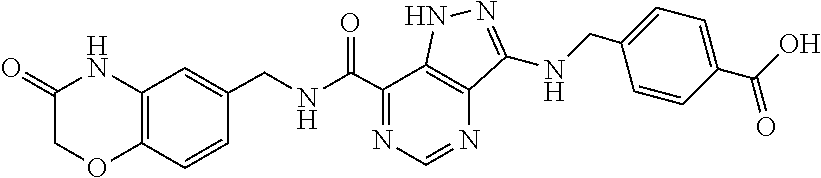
O=C(C1=NC=NC2=C1NN=C2NCC1=CC=C(C(O)=O)C=C1)NCC1=CC2=C(C=C1)OCC(=O)N2
